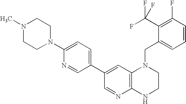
C12=C(C=C(C3=CC=C(N4CCN(C)CC4)N=C3)C=N1)N(CC1=CC=CC(F)=C1C(F)(F)F)CCN2
